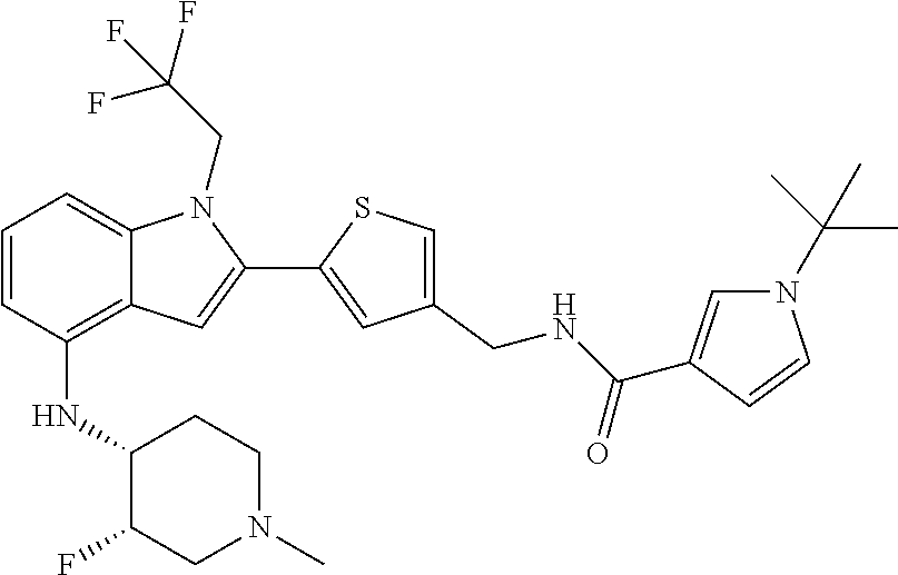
C1=CC(NC2C(F)CN(C)CC2)=C2C(=C1)N(CC(F)(F)F)C(C1=CC(CNC(C3=CN(C(C)(C)C)C=C3)=O)=CS1)=C2
